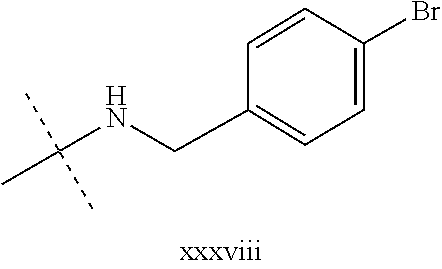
C(NCC1=CC=C(Br)C=C1)(C)(C)C
